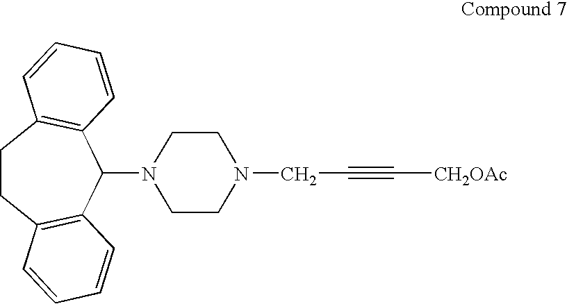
C1CC2=C(C(N3CCN(CC#C[CH2OAc])CC3)C3=C1C=CC=C3)C=CC=C2
